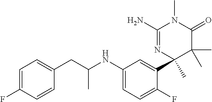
C1(N)=NC(C)(C2=CC(NC(CC3=CC=C(F)C=C3)C)=CC=C2F)C(C)(C)C(=O)N1C
